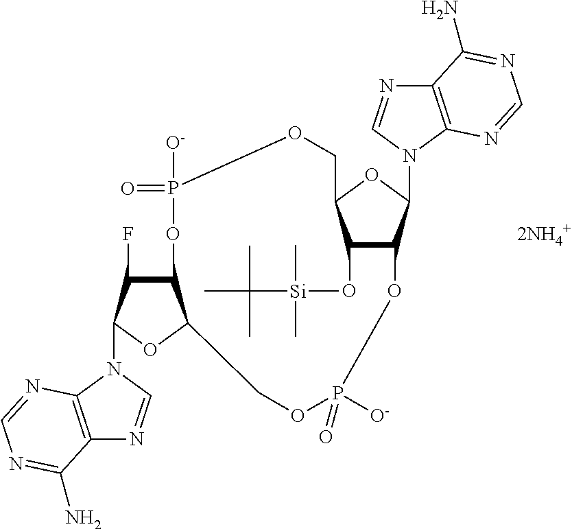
C12C(F)C(N3C=NC4=C3N=CN=C4N)OC1COP([O-])(=O)OC1C(O[Si](C(C)(C)C)(C)C)C(OC1N1C3=C(N=C1)C(N)=NC=N3)COP([O-])(=O)O2
